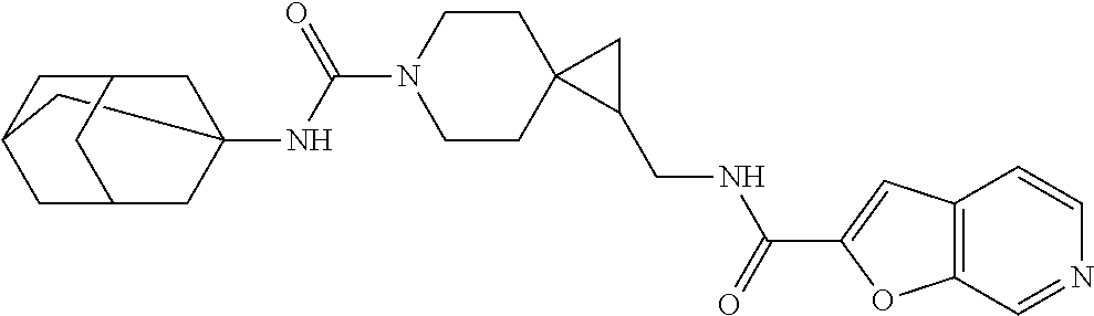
C12(NC(N3CCC4(CC3)C(CNC(C3=CC5=C(O3)C=NC=C5)=O)C4)=O)CC3CC(C1)CC(C2)C3
